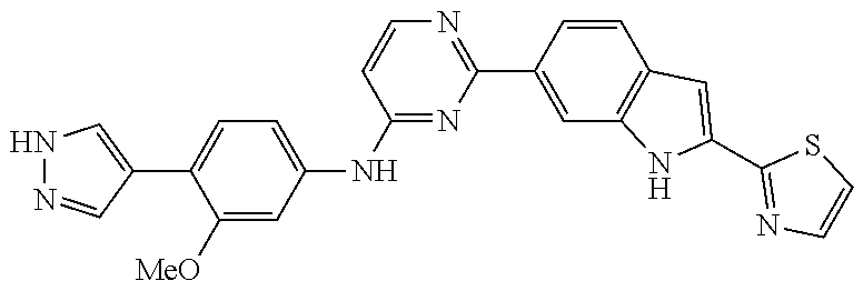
C1(C2=NC=CC(NC3=CC=C(C4=CNN=C4)C([MeO])=C3)=N2)=CC2=C(C=C1)C=C(C1=NC=CS1)N2
